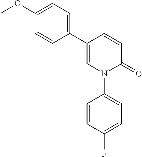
C1=CC(C2=CC=C(OC)C=C2)=CN(C2=CC=C(F)C=C2)C1=O
